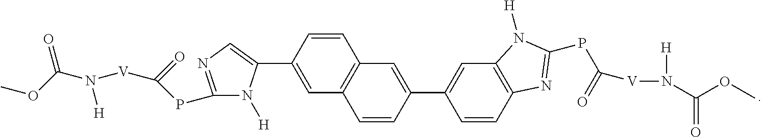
C1=C(C2=CN=C(PC([V]N([H])C(OC)=O)=O)N2[H])C=CC2=C1C=CC(C1=CC3=C(C=C1)N=C(PC([V]N([H])C(OC)=O)=O)N3[H])=C2
